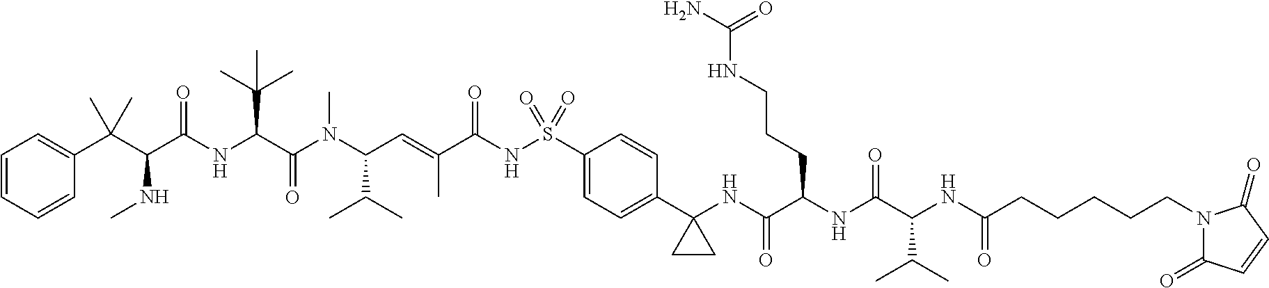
C1=CC=CC(C(C(C(NC(C(N(C(C=C(C(NS(C2=CC=C(C3(NC(C(NC(C(NC(CCCCCN4C(=O)C=CC4=O)=O)C(C)C)=O)CCCNC(N)=O)=O)CC3)C=C2)(=O)=O)=O)C)C(C)C)C)=O)C(C)(C)C)=O)NC)(C)C)=C1
